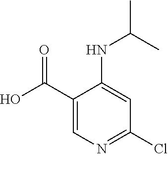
OC(C1=CN=C(Cl)C=C1NC(C)C)=O
